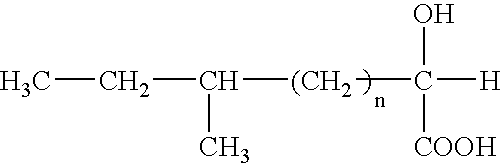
C([(CH2]C([H])(O)[COOH])(CC)C
